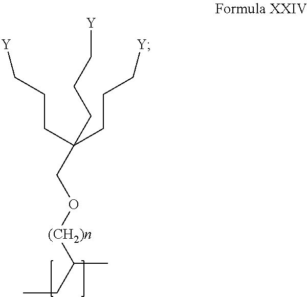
CCC([(CH2)n]OCC(CCC[Y])(CCC[Y])CCC[Y])C
